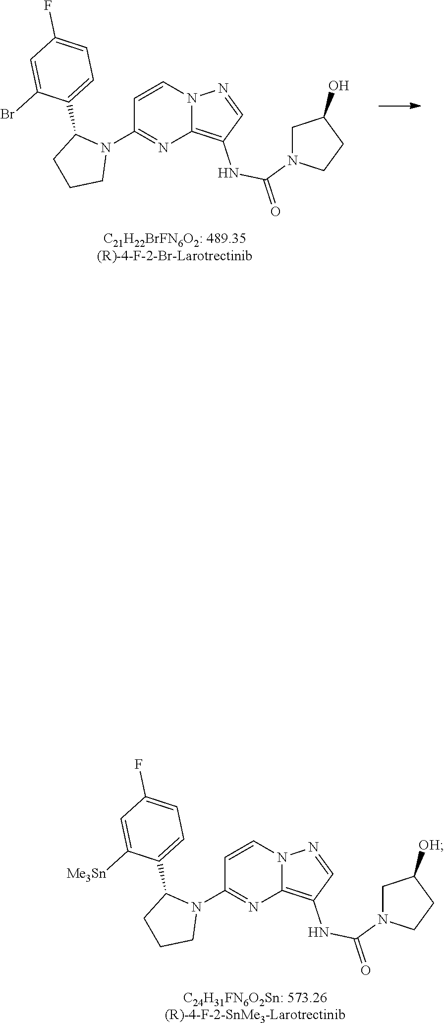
C1=CN2C(=C(NC(=O)N3CC(O)CC3)C=N2)N=C1N1C(C2=CC=C(F)C=C2Br)CCC1.[C21H22BrFN6O2: 489.35(R)-4-F-2-Br-Larotrectinib].C1=CN2C(=C(NC(=O)N3CC([OH])CC3)C=N2)N=C1N1C(C2=CC=C(F)C=C2[Me3Sn])CCC1.[C24H31FN6O2Sn: 573.26(R)-4-F-2-SnMe3-Larotrectinib]
